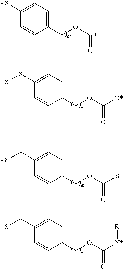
C1(SS)=CC=C(COC(=O)[O*])C=C1.C1(CS)=CC=C(COC(=O)[N*][R])C=C1.C1(CS)=CC=C(COC(=O)[S*])C=C1.C1(S)=CC=C(COC=O)C=C1
